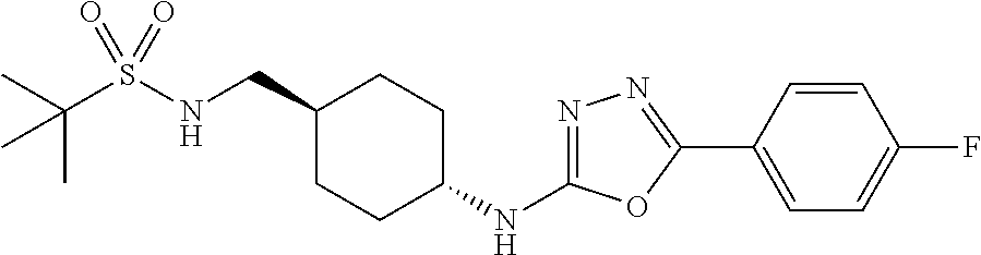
C1(CNS(C(C)(C)C)(=O)=O)CCC(NC2=NN=C(C3=CC=C(F)C=C3)O2)CC1
